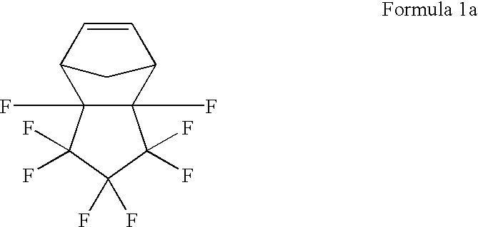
C1=CC2C3(F)C(F)(C1C2)C(F)(F)C(F)(F)C3(F)F
